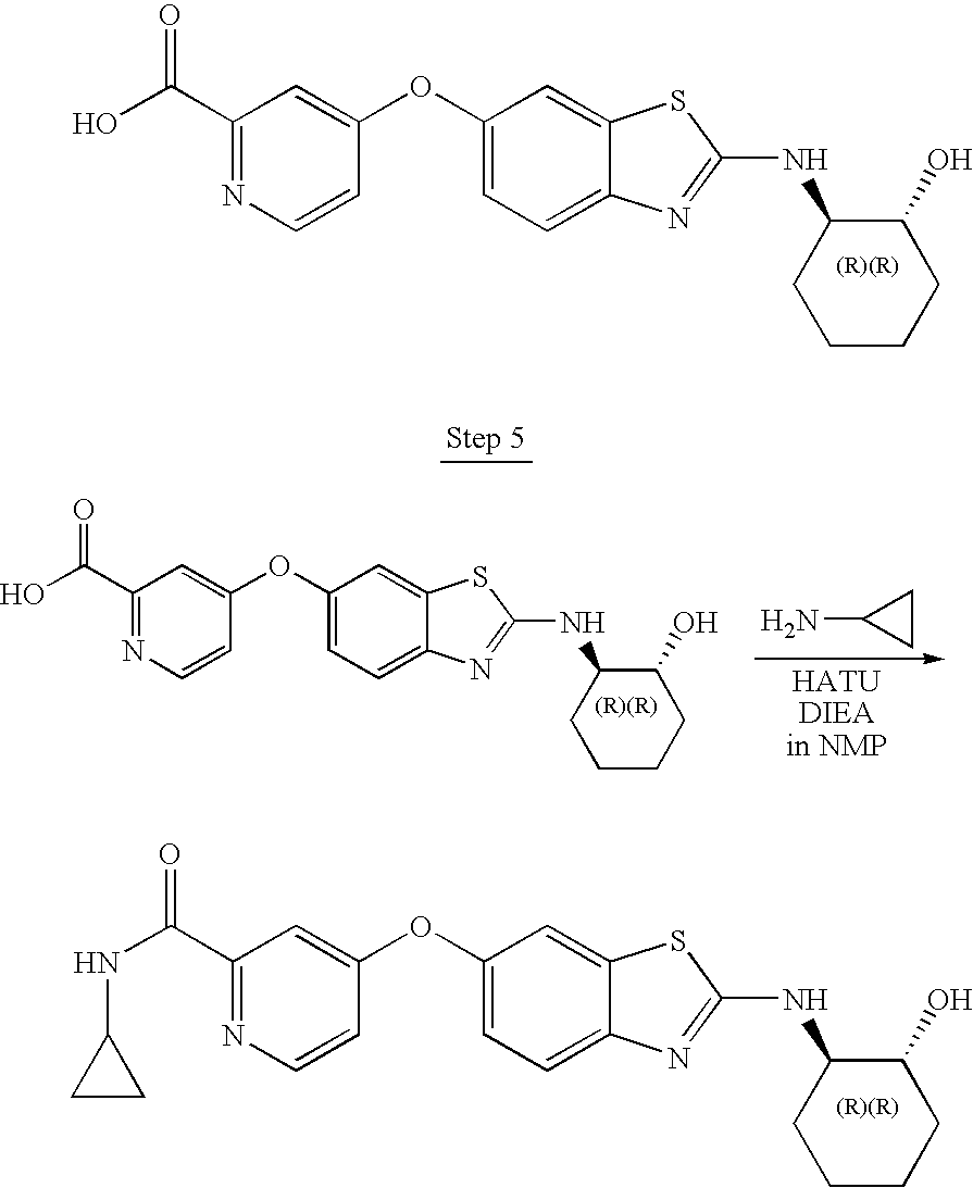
C1=C(OC2=CC(C(O)=O)=NC=C2)C=C2C(=C1)N=C(NC1CCCCC1O)S2.C1=C(OC2=CC(C(NC3CC3)=O)=NC=C2)C=C2C(=C1)N=C(NC1CCCCC1O)S2.C1=C(OC2=CC(C(O)=O)=NC=C2)C=C2C(=C1)N=C(NC1CCCCC1O)S2.NC1CC1
